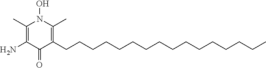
C1(C)=C(N)C(=O)C(CCCCCCCCCCCCCCCC)=C(C)N1O
